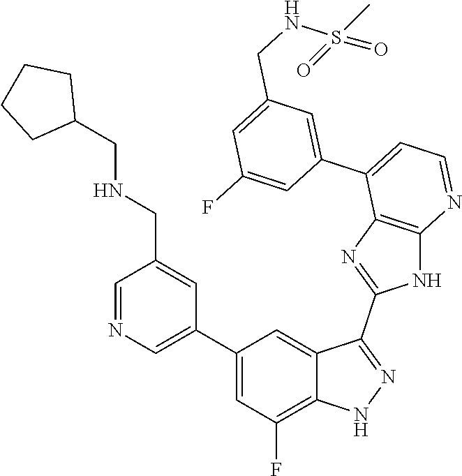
C1=NC=C(C2=CC(F)=C3C(=C2)C(C2=NC4=C(N2)N=CC=C4C2=CC(CNS(=O)(C)=O)=CC(F)=C2)=NN3)C=C1CNCC1CCCC1
